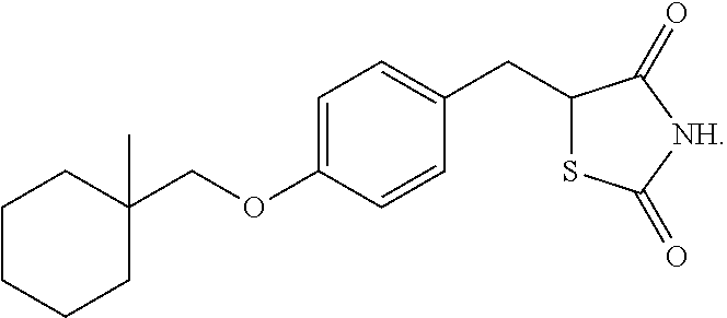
C1=C(OCC2(C)CCCCC2)C=CC(CC2SC(=O)[NH]C2=O)=C1
